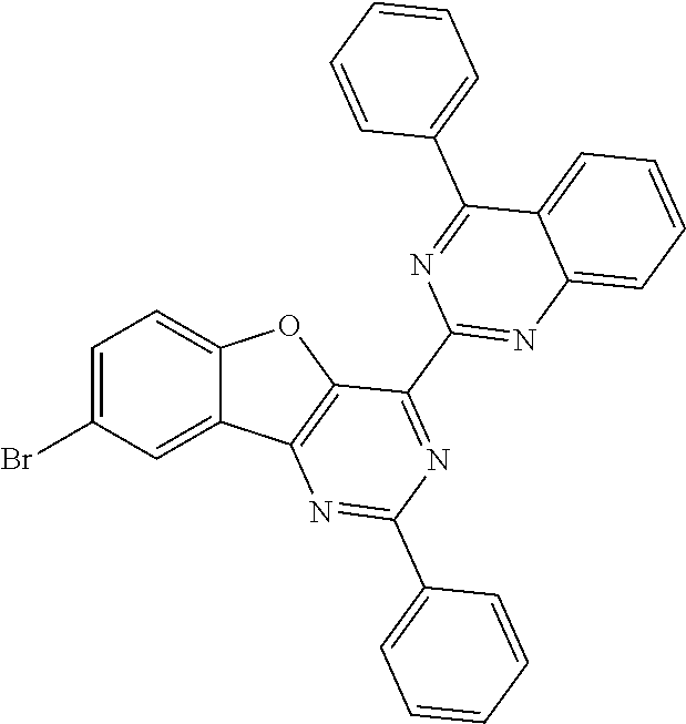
C1=C(Br)C=C2C(=C1)OC1=C2N=C(C2=CC=CC=C2)N=C1C1=NC2=CC=CC=C2C(C2=CC=CC=C2)=N1
